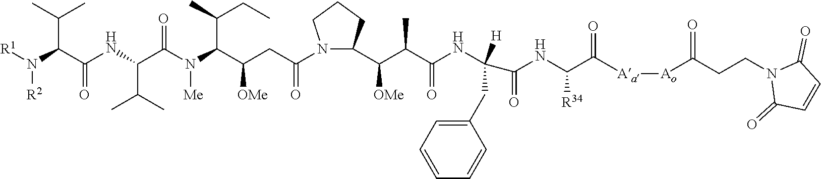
[Ao](C(CCN1C(=O)C=CC1=O)=O)[Aa]C(C(NC(=O)C(NC(C(C([OMe])C1N(C(CC(C(N(C(C(NC(C(C(C)C)N([R2])[R1])=O)C(C)C)=O)[Me])C(C)CC)[OMe])=O)CCC1)C)=O)([H])CC1=CC=CC=C1)[R34])=O
